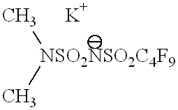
[NSO2NSO2C4F9](C)C
